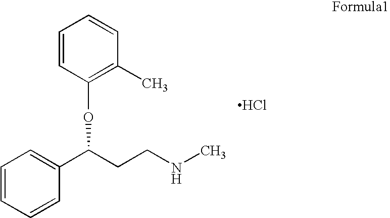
C1=CC(OC(C2=CC=CC=C2)CCNC)=C(C)C=C1.Cl
